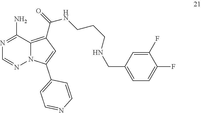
N1=C(N)C2=C(C(=O)NCCCNCC3=CC=C(F)C(F)=C3)C=C(C3=CC=NC=C3)N2N=C1
